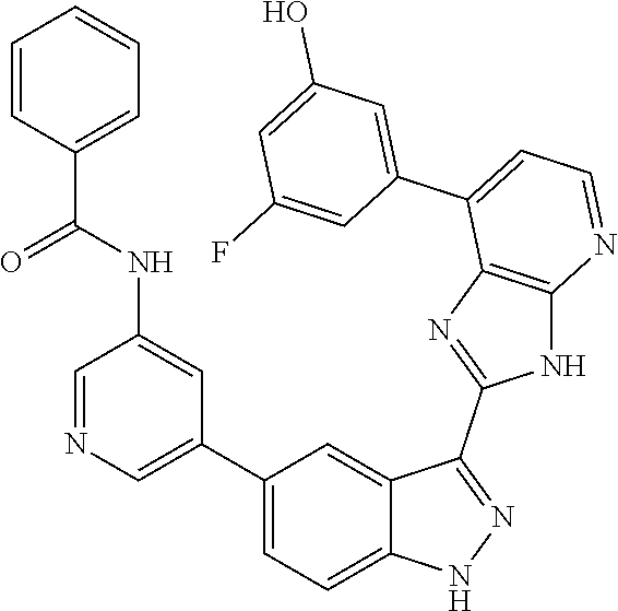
C1=NC=C(C2=CC=C3C(=C2)C(C2=NC4=C(N2)N=CC=C4C2=CC(O)=CC(F)=C2)=NN3)C=C1NC(C1=CC=CC=C1)=O
